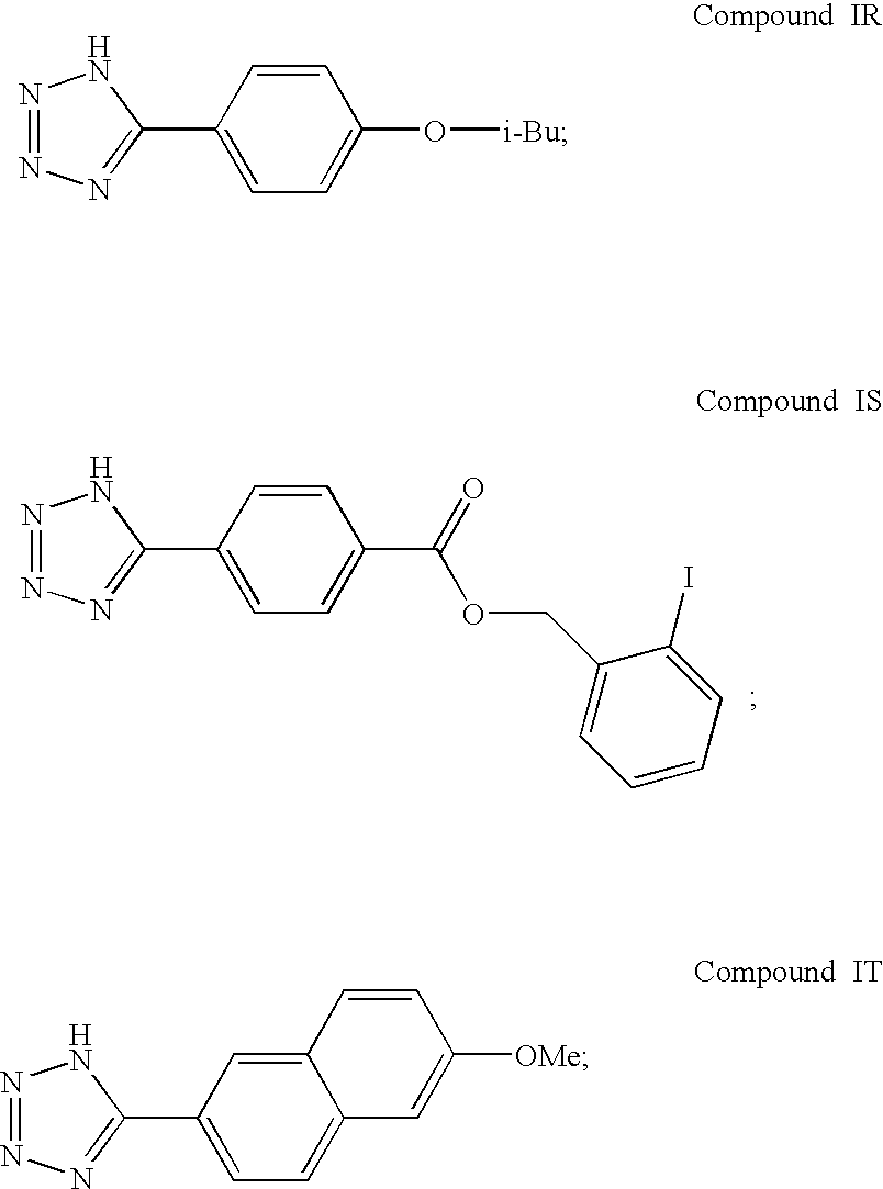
C1=CC(C2=NN=NN2)=CC=C1C(=O)OCC1=CC=CC=C1I.C1=CC(C2=NN=NN2)=CC=C1O[i-Bu].C12=CC(C3=NN=NN3)=CC=C1C=C([OMe])C=C2
